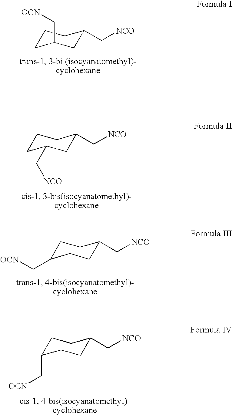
C1CC(C[OCN])CC(C[NCO])C1.C1CC(C[NCO])CC(C[NCO])C1.C1C(C[OCN])CCC(C[NCO])C1.C1C(C[OCN])CCC(C[NCO])C1
